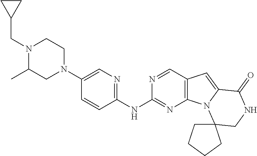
N1(CC2CC2)C(C)CN(C2=CN=C(NC3=NC4=C(C=N3)C=C3N4C4(CNC3=O)CCCC4)C=C2)CC1
